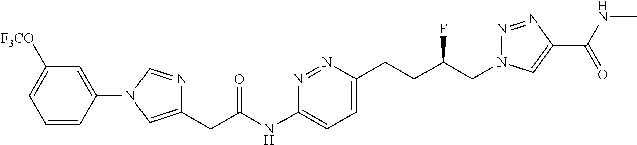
C1=C([F3CO])C=C(N2C=C(CC(NC3=CC=C(CCC(CN4N=NC(C(=O)NC)=C4)F)N=N3)=O)N=C2)C=C1
